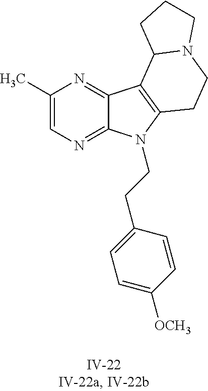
C1(C)=CN=C2C(=N1)C1=C(N2CCC2=CC=C([OCH3])C=C2)CCN2C1CCC2
